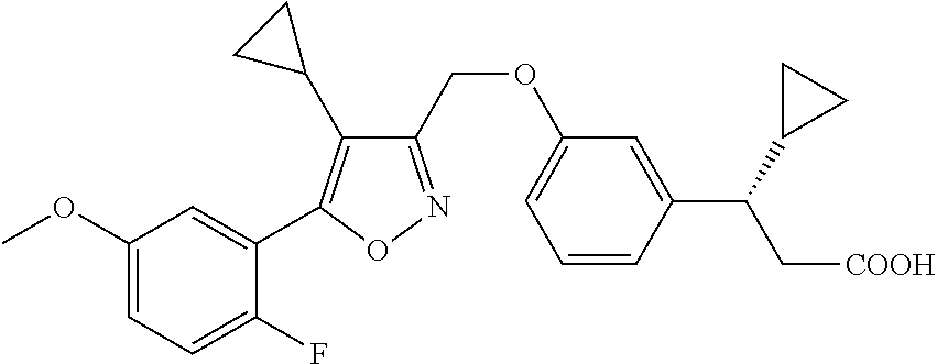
C1(COC2=CC=CC(C(C3CC3)C[COOH])=C2)=NOC(C2=CC(OC)=CC=C2F)=C1C1CC1
